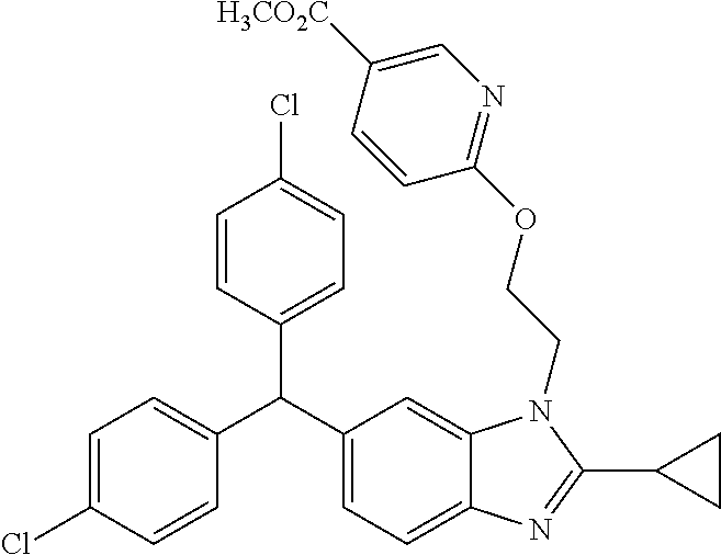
C1=C(Cl)C=CC(C(C2=CC=C3C(=C2)N(CCOC2=NC=C([H3CO2C])C=C2)C(C2CC2)=N3)C2=CC=C(Cl)C=C2)=C1
